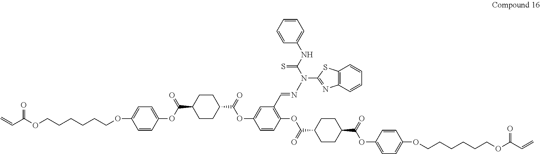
C=CC(OCCCCCCOC1=CC=C(OC(=O)C2CCC(C(=O)OC3=CC(C=NN(C4=NC5=C(S4)C=CC=C5)C(NC4=CC=CC=C4)=S)=C(OC(=O)C4CCC(C(=O)OC5=CC=C(OCCCCCCOC(C=C)=O)C=C5)CC4)C=C3)CC2)C=C1)=O
